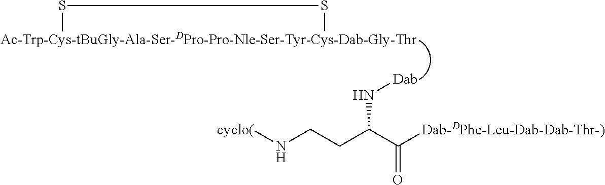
[cyclo(]NCCC(C([Dab-DPhe-Leu-Dab-Dab-Thr-)])=O)N[Dab].[Ac-Trp-Cys-tBuGly-Ala-Ser-DPro-Pro-Nle-Ser-Tyr-Cys-Dab-Gly-Thr]1SS1
